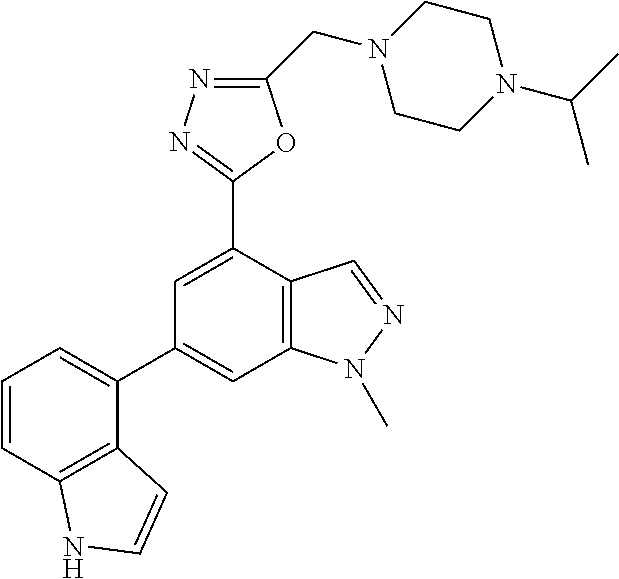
C12=C(C=CC=C1C1=CC3=C(C(C4=NN=C(CN5CCN(C(C)C)CC5)O4)=C1)C=NN3C)NC=C2
